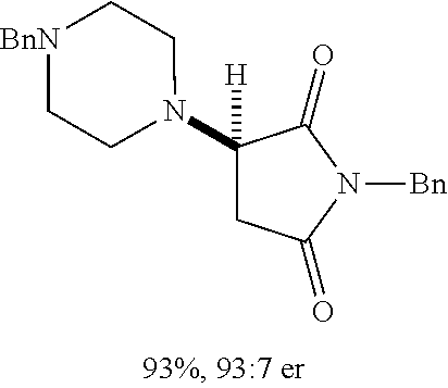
N1(C2([H])CC(=O)N([Bn])C2=O)CC[NBn]CC1
